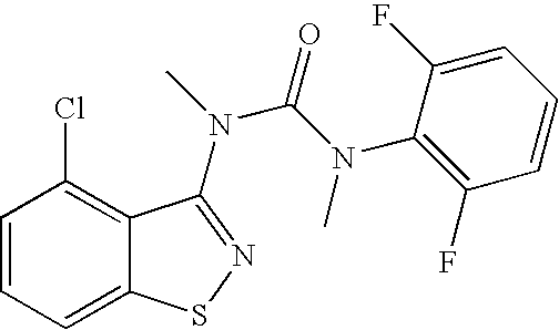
C1=CC=C2C(=C1Cl)C(N(C)C(N(C1=C(F)C=CC=C1F)C)=O)=NS2
